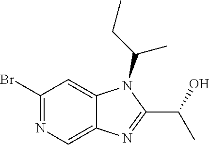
C1(Br)=NC=C2C(=C1)N(C(CC)C)C(C(C)O)=N2
